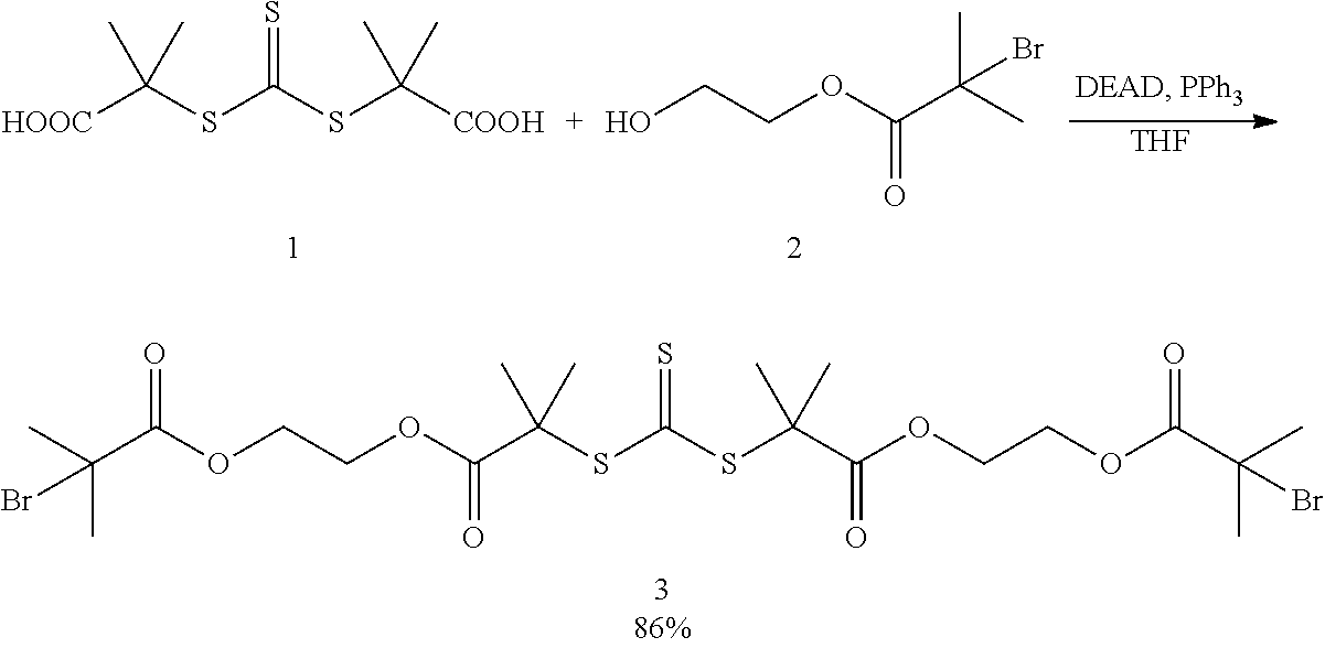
[HOOC]C(SC(SC([COOH])(C)C)=S)(C)C.OCCOC(C(C)(C)Br)=O.[THF].CC(C(OCCOC(C(SC(SC(C(=O)OCCOC(C(C)(C)Br)=O)(C)C)=S)(C)C)=O)=O)(C)Br
